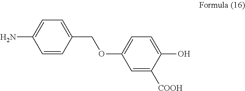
C1(COC2=CC=C(O)C([COOH])=C2)=CC=C(N)C=C1
